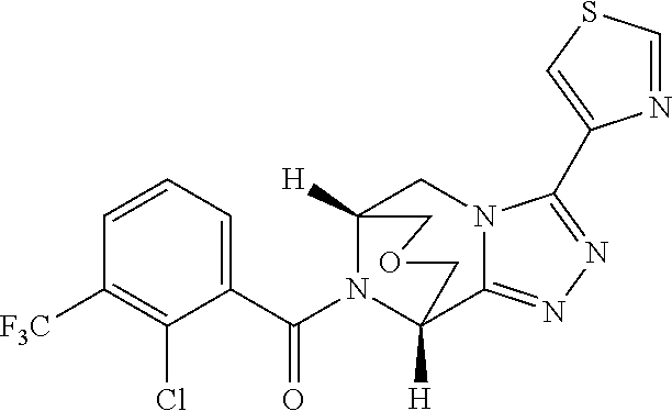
C12([H])CN3C(=NN=C3C3=CSC=N3)C([H])(COC1)N2C(C1=CC=CC([F3C])=C1Cl)=O
